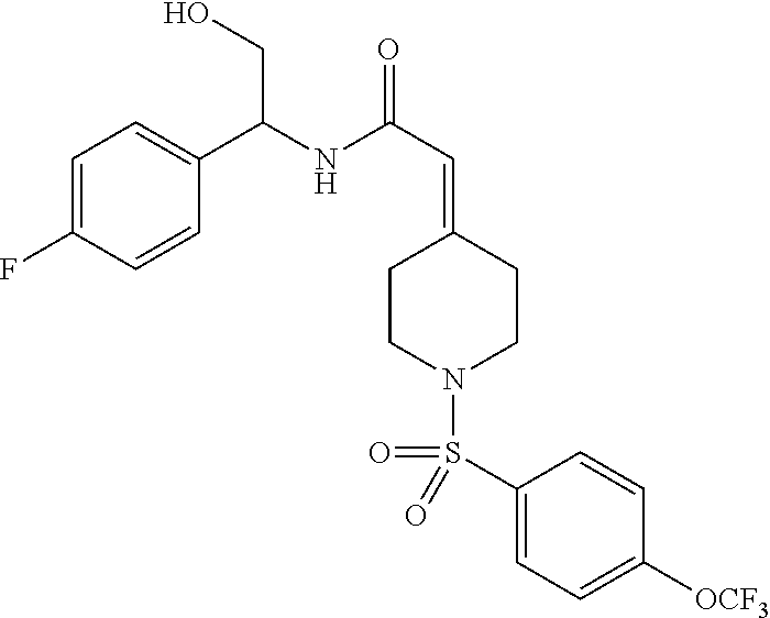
C1=C(F)C=CC(C(NC(C=C2CCN(S(=O)(C3=CC=C([OCF3])C=C3)=O)CC2)=O)CO)=C1
